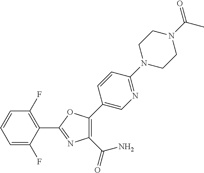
C1(C2=NC(C(=O)N)=C(C3=CN=C(N4CCN(C(=O)C)CC4)C=C3)O2)=C(F)C=CC=C1F
